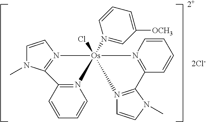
[2Cl-].[2+].N12=C(C=CC=C1)C1=N(C=CN1C)[Os]21(Cl)(N2=CC([OCH3])=CC=C2)N2=C(N(C)C=C2)C2=N1C=CC=C2
